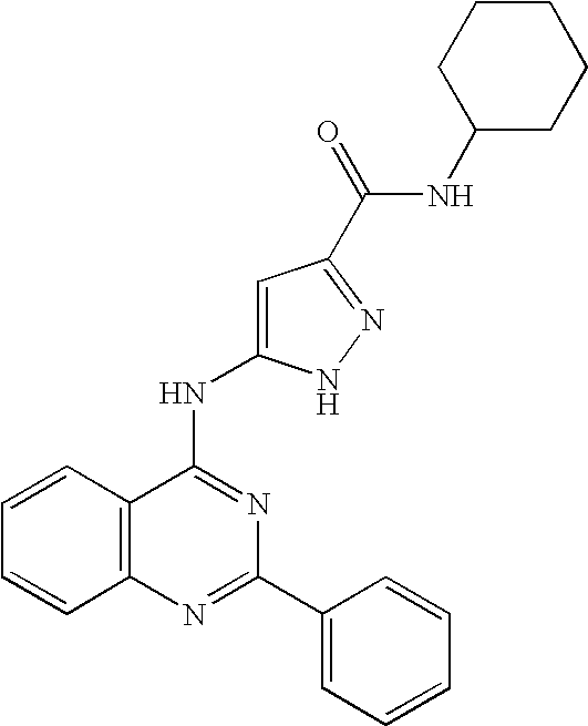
C12=C(N=C(C3=CC=CC=C3)N=C1NC1=CC(C(=O)NC3CCCCC3)=NN1)C=CC=C2
